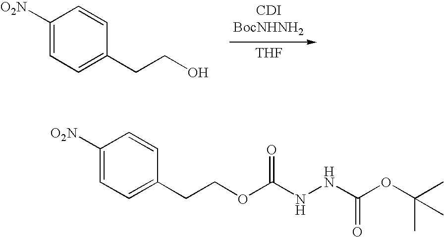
C1([O2N])=CC=C(CCO)C=C1.[THF].C1([O2N])=CC=C(CCOC(NNC(OC(C)(C)C)=O)=O)C=C1
